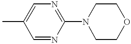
CC1=CN=C(N2CCOCC2)N=C1
